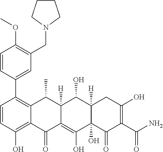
C1=CC(O)=C2C(=C1C1=CC(CN3CCCC3)=C(OC)C=C1)C(C)C1([H])C(=C(O)C3(O)C([H])(C1O)CC(O)=C(C(N)=O)C3=O)C2=O
